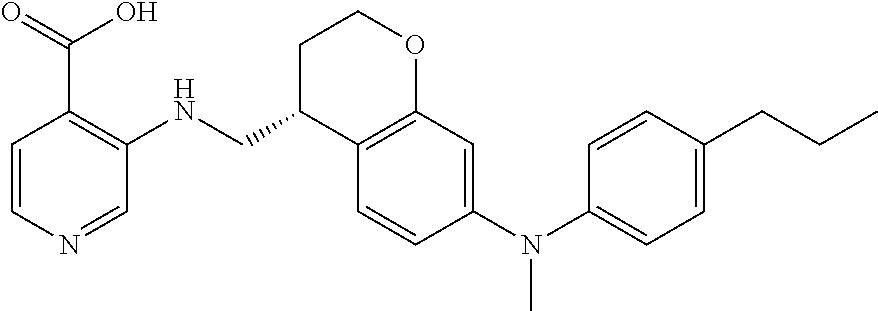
C(CC)C1=CC=C(N(C2=CC3=C(C=C2)C(CNC2=C(C(O)=O)C=CN=C2)CCO3)C)C=C1
